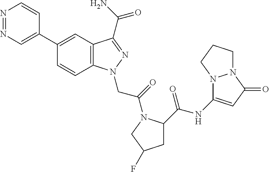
C1(C2=CN=NC=C2)=CC2=C(C=C1)N(CC(=O)N1C(C(=O)NC3=CC(=O)N4N3CCC4)CC(F)C1)N=C2C(N)=O
